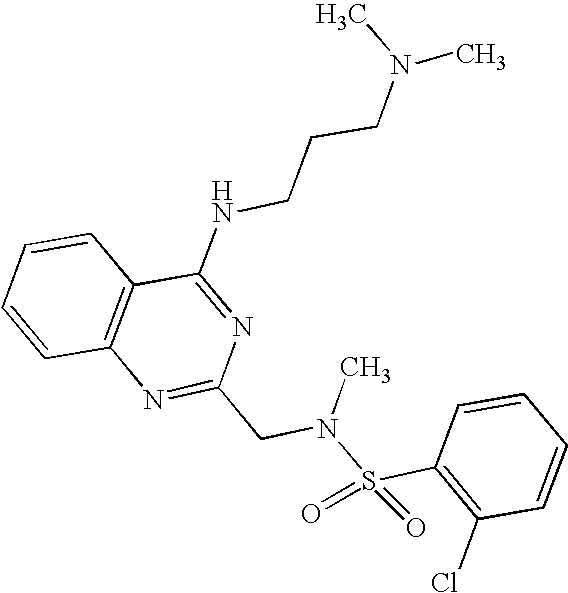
C1=CC2=C(C=C1)C(NCCCN(C)C)=NC(CN(S(C1=C(Cl)C=CC=C1)(=O)=O)C)=N2
